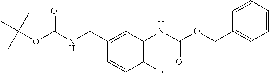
C1(F)=C(NC(OCC2=CC=CC=C2)=O)C=C(CNC(OC(C)(C)C)=O)C=C1
